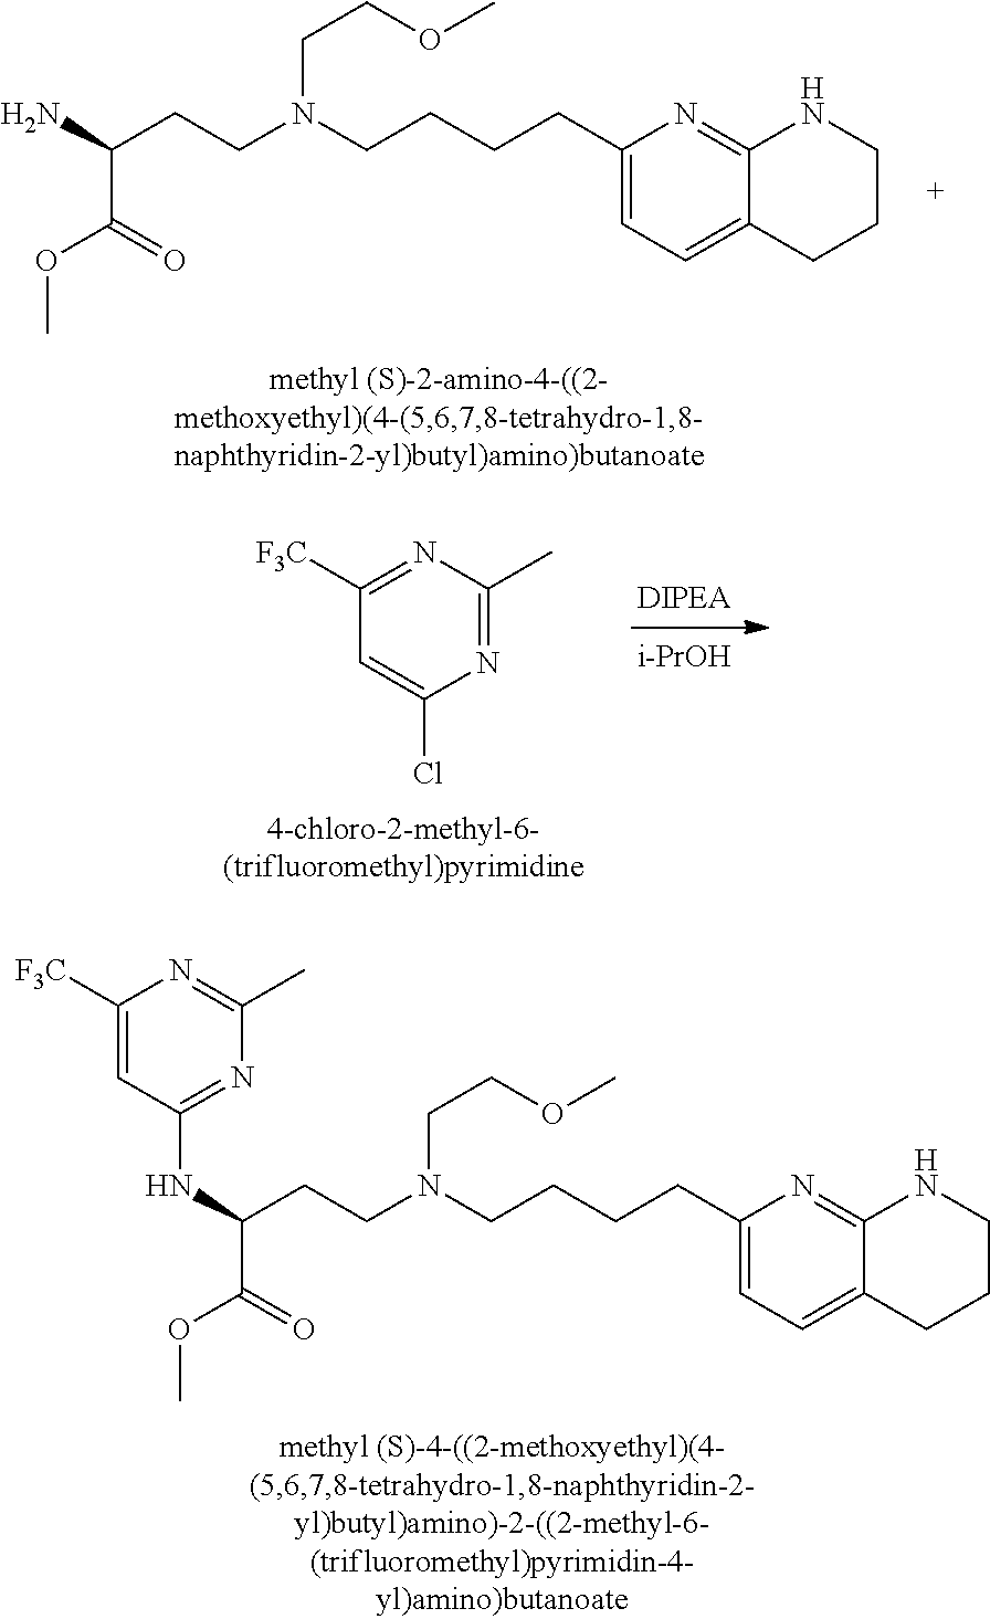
C12=CC=C(CCCCN(CCC(N)C(=O)OC)CCOC)N=C1NCCC2.[i-PrOH].[DIPEA].N1=C(C)N=C([F3C])C=C1Cl.C12=CC=C(CCCCN(CCC(NC3=NC(C)=NC([F3C])=C3)C(=O)OC)CCOC)N=C1NCCC2
